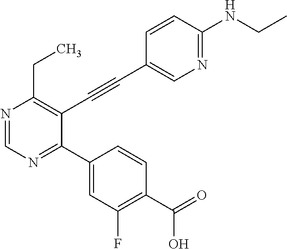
N1=CN=C(C2=CC(F)=C(C(=O)O)C=C2)C(C#CC2=CN=C(NCC)C=C2)=C1CC
